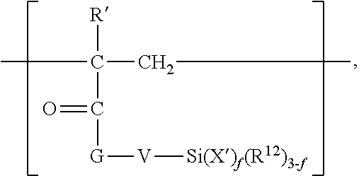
CC(CC)([R])C(=O)[G][V][Si(X)f(R12)3-f]
